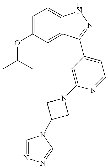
CC(C)OC1=CC=C2C(=C1)C(C1=CC=NC(N3CC(N4C=NN=C4)C3)=C1)=NN2
